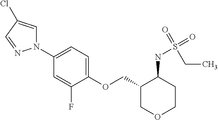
C(C1COCCC1NS(CC)(=O)=O)OC1=CC=C(N2C=C(Cl)C=N2)C=C1F
